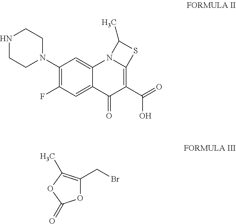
O1C(CBr)=C(C)OC1=O.N1CCN(C2=C(F)C=C3C(=C2)N2C(=C(C(O)=O)C3=O)SC2C)CC1
